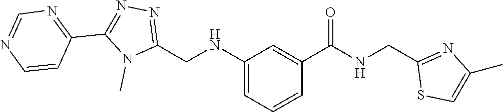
C1(CNC2=CC=CC(C(=O)NCC3=NC(C)=CS3)=C2)=NN=C(C2=NC=NC=C2)N1C
